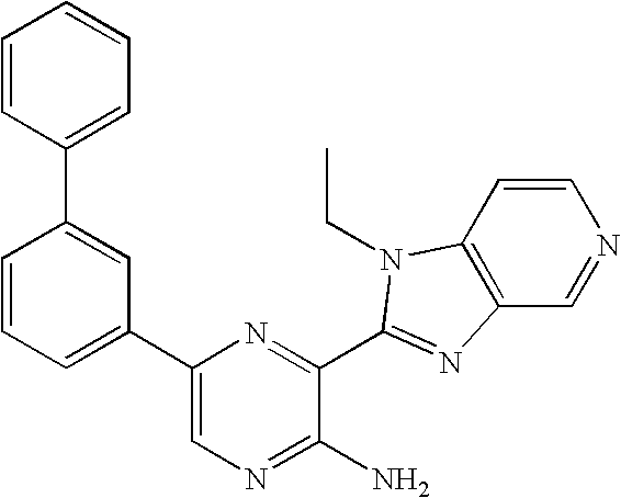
C1=CC2=C(C=N1)N=C(C1=NC(C3=CC=CC(C4=CC=CC=C4)=C3)=CN=C1N)N2CC
